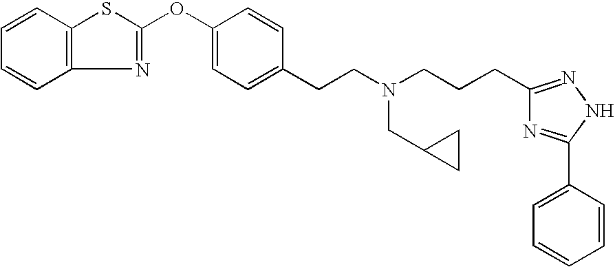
C12=C(C=CC=C1)SC(OC1=CC=C(CCN(CCCC3=NNC(C4=CC=CC=C4)=N3)CC3CC3)C=C1)=N2
